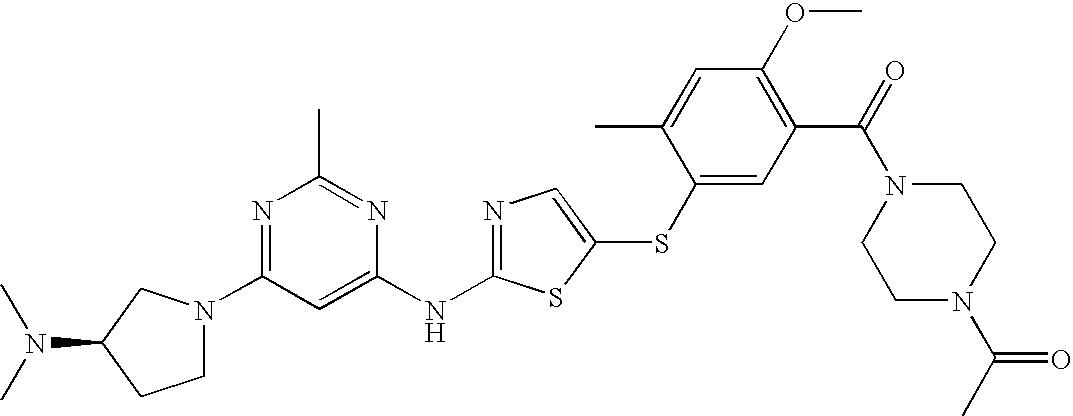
N1=C(N2CCC(N(C)C)C2)C=C(NC2=NC=C(SC3=CC(C(=O)N4CCN(C(C)=O)CC4)=C(OC)C=C3C)S2)N=C1C
